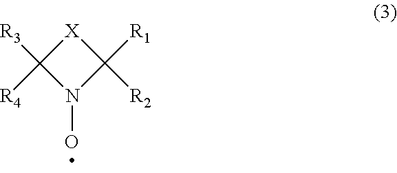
[R3]C1([R4])N(O)C([R1])([R2])[X]1
